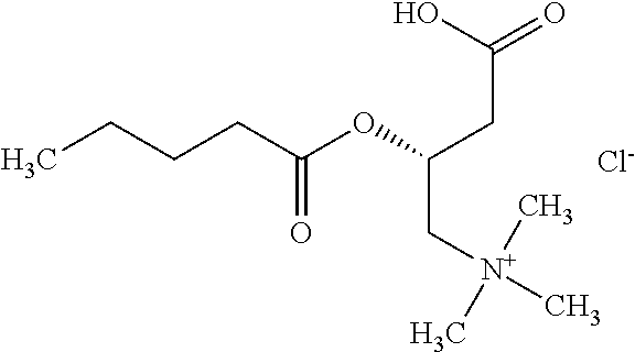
C(C(OC(CC(O)=O)C[N+](C)(C)C)=O)CCC.[Cl-]
